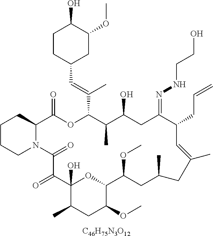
[C46H75N3O12].C1CCN2C(C1)C(=O)OC(C(=CC1CC(OC)C(O)CC1)C)C(C)C(O)CC(=NNCCO)C(CC=C)C=C(C)CC(C)CC(OC)C1OC(O)(C(=O)C2=O)C(C)CC1OC
